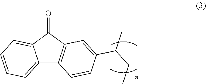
C12=CC=CC=C1C(=O)C1=C2C=CC(C(CC)C)=C1
